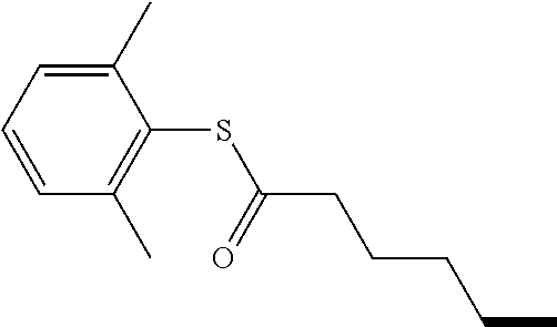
C1=C(C)C(SC(=O)CCCCC)=C(C)C=C1
